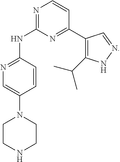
N1=C(NC2=NC=CC(C3=C(C(C)C)NN=C3)=N2)C=CC(N2CCNCC2)=C1
